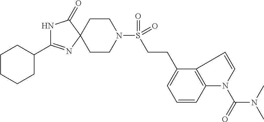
N1C(=O)C2(N=C1C1CCCCC1)CCN(S(=O)(CCC1=CC=CC3=C1C=CN3C(N(C)C)=O)=O)CC2
